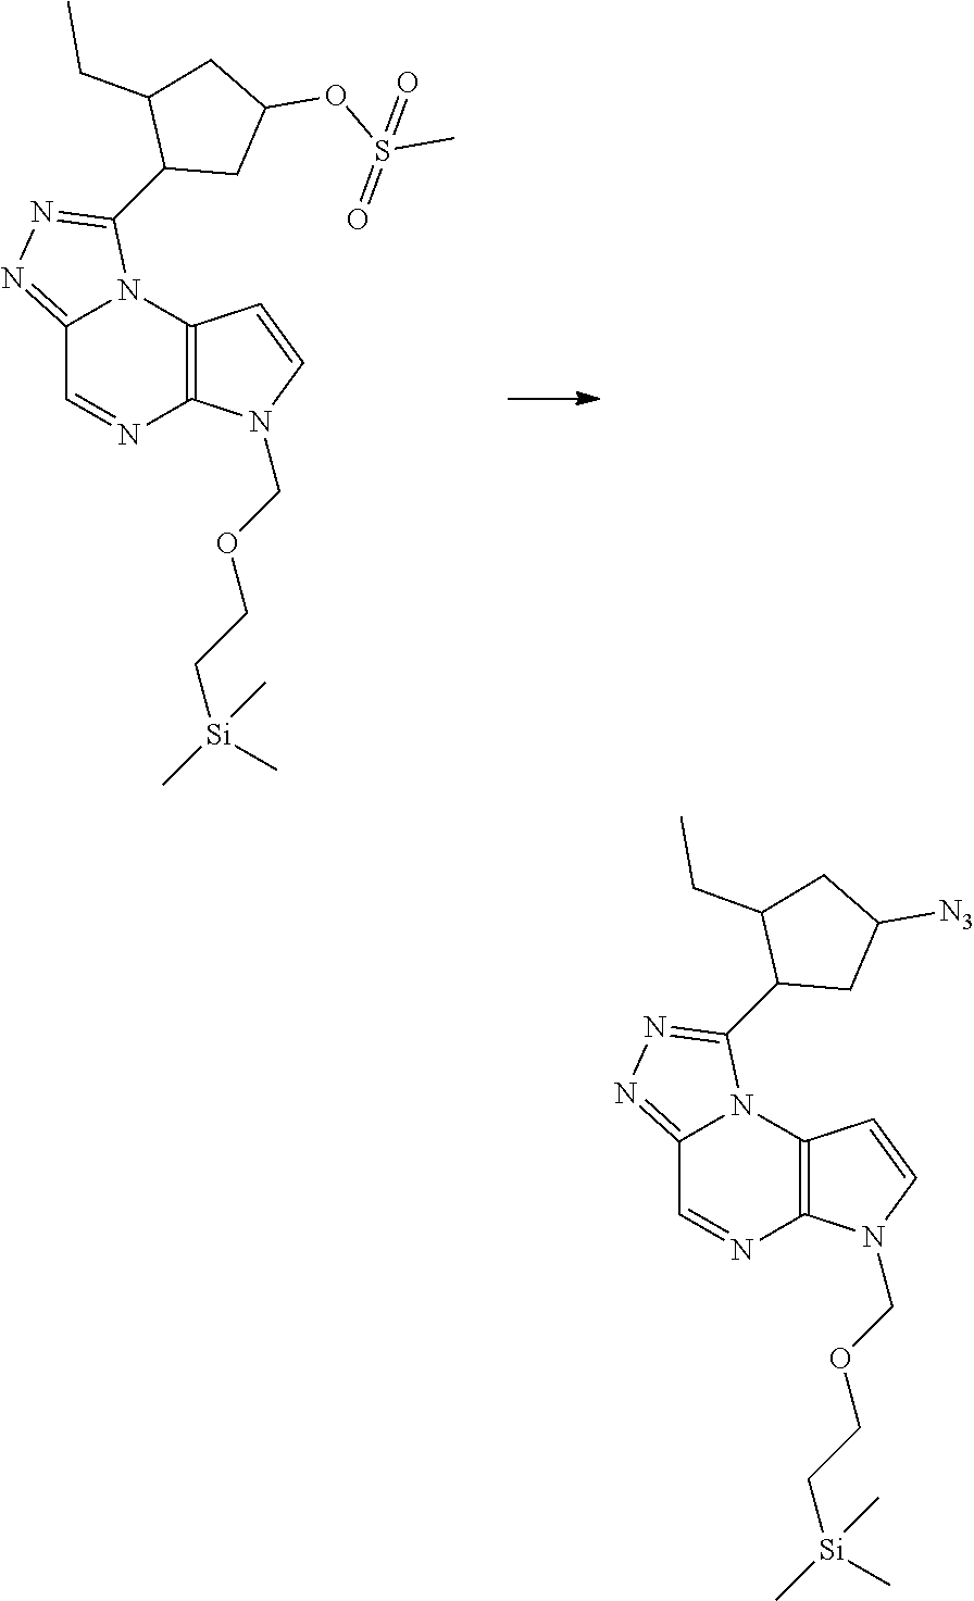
C12=NN=C(C3CC(OS(C)(=O)=O)CC3CC)N1C1=C(N=C2)N(COCC[Si](C)(C)C)C=C1.C12=NN=C(C3CC([N3])CC3CC)N1C1=C(N=C2)N(COCC[Si](C)(C)C)C=C1
